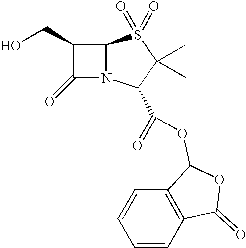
C1(CO)C(=O)N2C1S(=O)(=O)C(C)(C)C2C(=O)OC1C2=C(C=CC=C2)C(=O)O1
